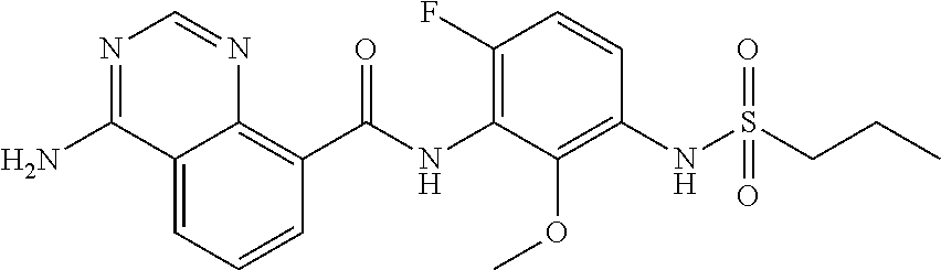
C12=CC=CC(C(NC3=C(F)C=CC(NS(CCC)(=O)=O)=C3OC)=O)=C1N=CN=C2N
